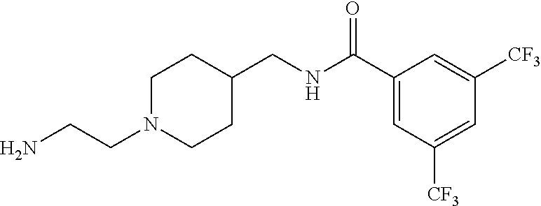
C(CN1CCC(CNC(C2=CC([CF3])=CC([CF3])=C2)=O)CC1)N
